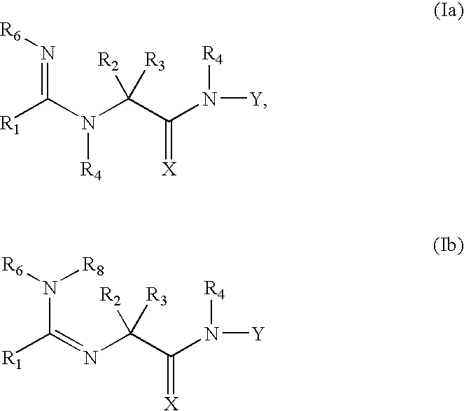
[R1]C(N(C(C(N([R4])[Y])=[X])([R2])[R3])[R4])=N[R6].[R1]C(=NC(C(N([R4])[Y])=[X])([R2])[R3])N([R6])[R8]
